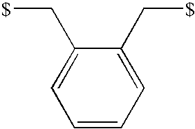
C1=C(C[$])C(C[$])=CC=C1
